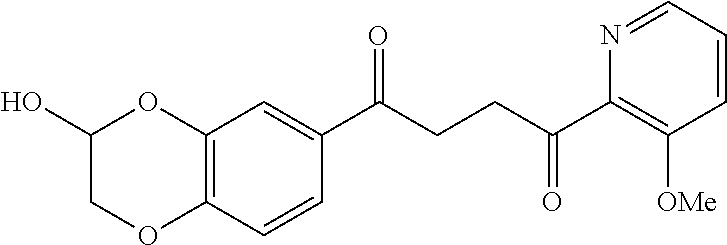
C1(C(CCC(C2=C([OMe])C=CC=N2)=O)=O)=CC2=C(C=C1)OCC(O)O2
